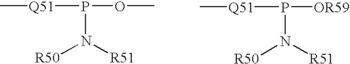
[Q51](P(N([R50])[R51])OC)C.[Q51](P(N([R50])[R51])[OR59])C
